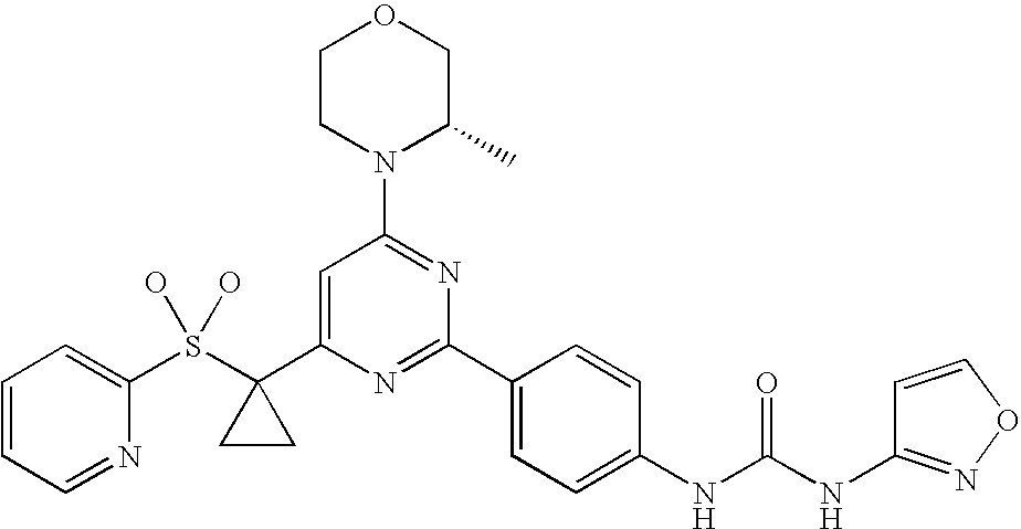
C1=CC=NC(S(C2(C3=CC(N4C(C)COCC4)=NC(C4=CC=C(NC(NC5=NOC=C5)=O)C=C4)=N3)CC2)(O)O)=C1
